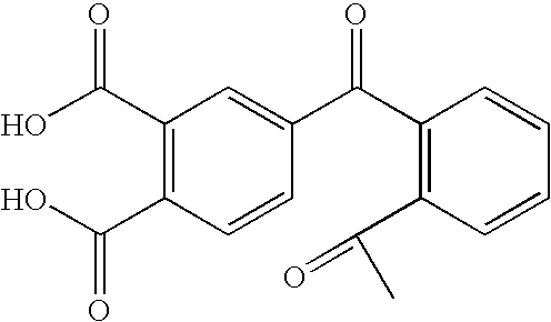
C1(C(C2=CC(C(O)=O)=C(C(O)=O)C=C2)=O)=C(C(=O)C)C=CC=C1
